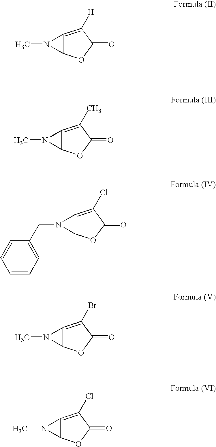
C12=C([H])C(=O)OC1N2C.C12=C(C)C(=O)OC1N2C.C12=C(Cl)C(=O)OC1N2CC1=CC=CC=C1.C12=C(Br)C(=O)OC1N2C.C12=C(Cl)C(=O)OC1N2C
